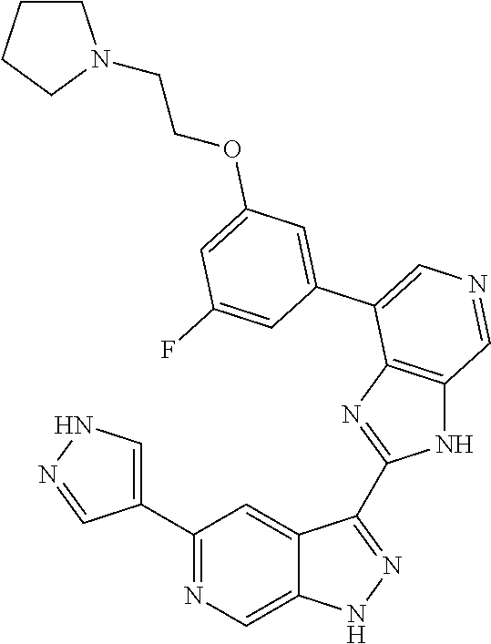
C1(C2=CNN=C2)=NC=C2C(=C1)C(C1=NC3=C(N1)C=NC=C3C1=CC(OCCN3CCCC3)=CC(F)=C1)=NN2
